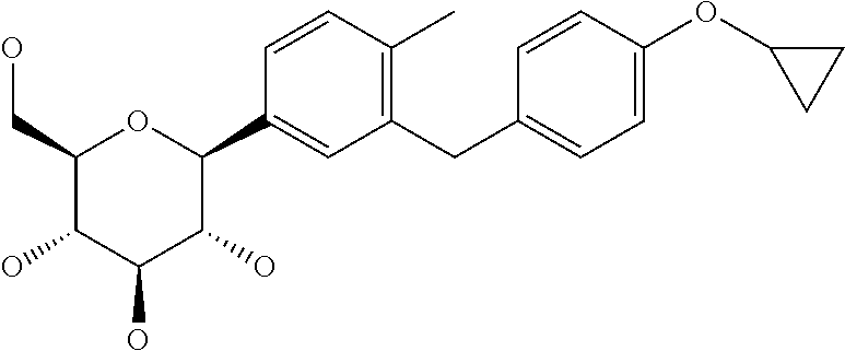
C1(CO)C(O)C(O)C(O)C(C2=CC(CC3=CC=C(OC4CC4)C=C3)=C(C)C=C2)O1
